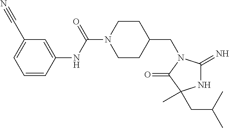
C1=CC(NC(=O)N2CCC(CN3C(=O)C(C)(CC(C)C)NC3=N)CC2)=CC(C#N)=C1
